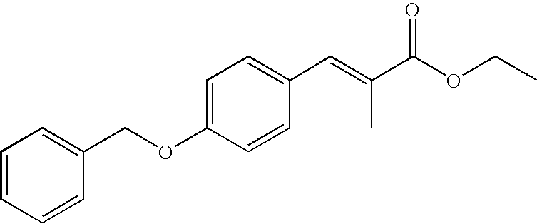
C1=CC=CC(COC2=CC=C(C=C(C(OCC)=O)C)C=C2)=C1
